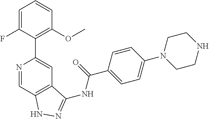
N1=CC2=C(C=C1C1=C(OC)C=CC=C1F)C(NC(C1=CC=C(N3CCNCC3)C=C1)=O)=NN2
